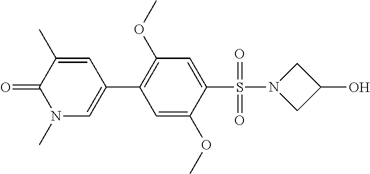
C1=C(OC)C(S(=O)(=O)N2CC(O)C2)=CC(OC)=C1C1=CN(C)C(=O)C(C)=C1
